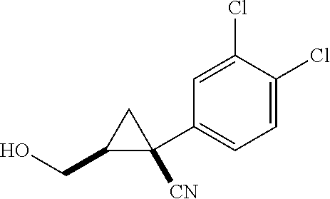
C1(CO)C([CN])(C2=CC=C(Cl)C(Cl)=C2)C1
